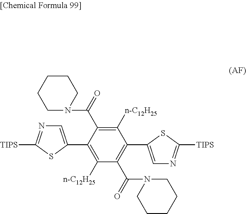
C1([n-C12H25])=C(C(=O)N2CCCCC2)C(C2=CN=C([TIPS])S2)=C([n-C12H25])C(C(=O)N2CCCCC2)=C1C1=CN=C([TIPS])S1
